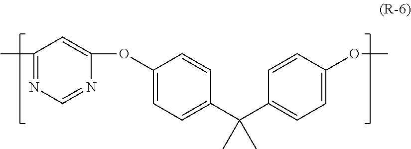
C1(C)=NC=NC(OC2=CC=C(C(C3=CC=C(OC)C=C3)(C)C)C=C2)=C1
